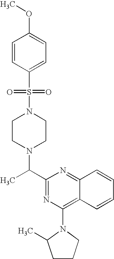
C1(C(C)N2CCN(S(=O)(=O)C3=CC=C(OC)C=C3)CC2)=NC(N2C(C)CCC2)=C2C(=N1)C=CC=C2
